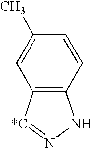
C12=C(NN=[*C]1)C=CC(C)=C2
